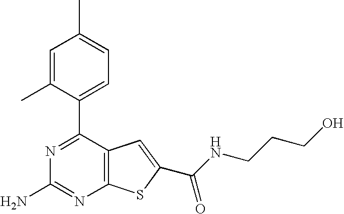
N1=C(C2=CC=C(C)C=C2C)C2=C(N=C1N)SC(C(NCCCO)=O)=C2
